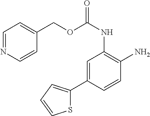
C1=C(C2=CC=CS2)C=CC(N)=C1NC(OCC1=CC=NC=C1)=O
